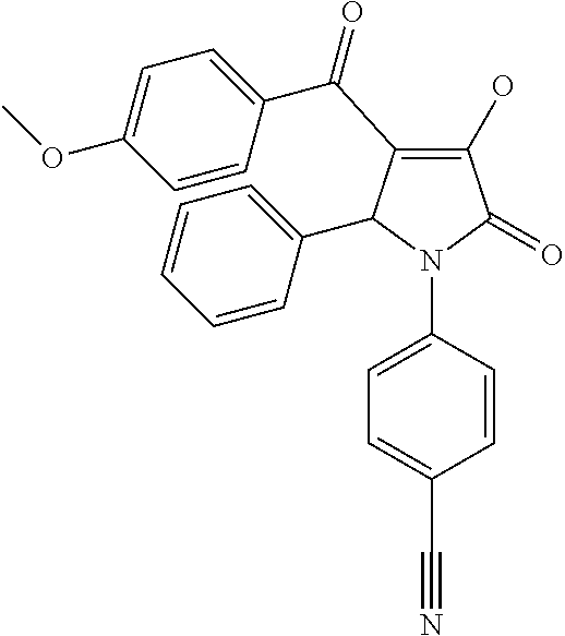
C1(O)=C(C(C2=CC=C(OC)C=C2)=O)C(C2=CC=CC=C2)N(C2=CC=C(C#N)C=C2)C1=O
